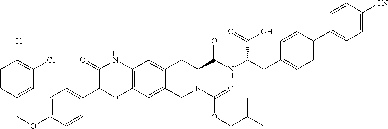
C1=C(OCC2=CC(Cl)=C(Cl)C=C2)C=CC(C2OC3=C(NC2=O)C=C2C(=C3)CN(C(OCC(C)C)=O)C(C(NC(CC3=CC=C(C4=CC=C([CN])C=C4)C=C3)C(=O)O)=O)C2)=C1
